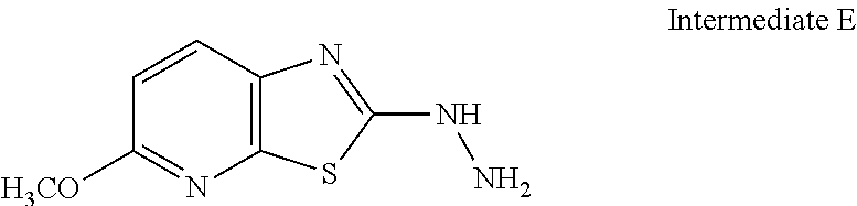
C1=CC2=C(N=C1[H3CO])SC(NN)=N2
